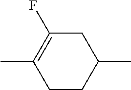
C1CC(C)CC(F)=C1C
